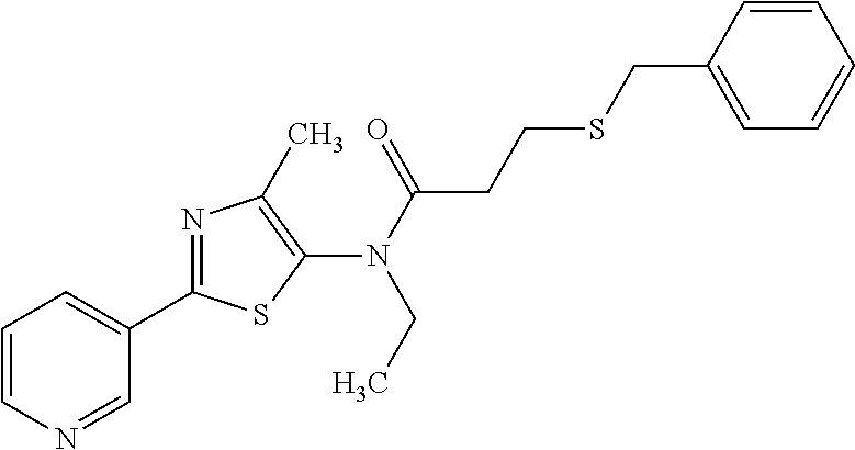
C1(C2=NC(C)=C(N(C(=O)CCSCC3=CC=CC=C3)CC)S2)=CC=CN=C1
